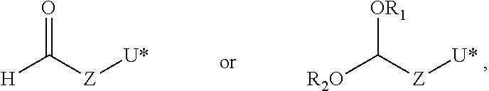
[OR1]C([Z][U*])[R2O].O=C([Z][U*])[H]
